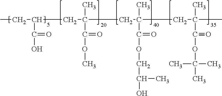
CCC(C(O)=O)CC(C)(C(OC)=O)CC(C)(C(=O)OCC(C)O)CC(C)(C(=O)OC(C)(C)C)C
